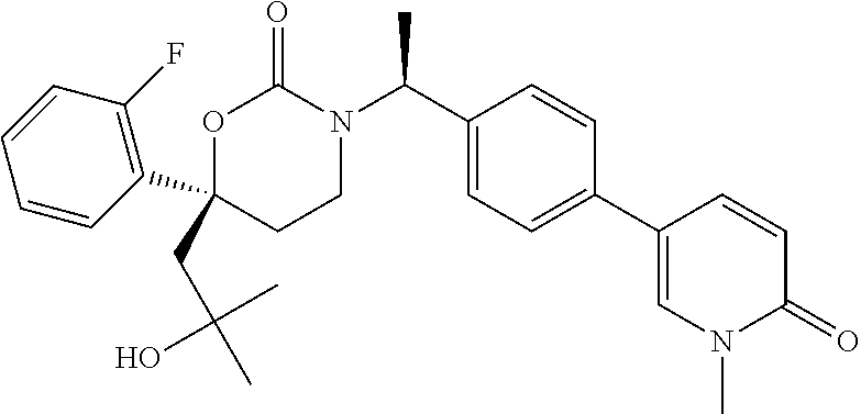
O1C(C2=C(F)C=CC=C2)(CC(O)(C)C)CCN(C(C2=CC=C(C3=CN(C)C(=O)C=C3)C=C2)C)C1=O
